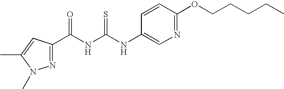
N(C(=S)NC(=O)C1=NN(C)C(C)=C1)C1=CN=C(OCCCCC)C=C1
